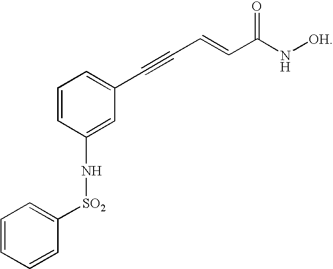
C(C=CC(N[OH])=O)#CC1=CC=CC(N[SO2]C2=CC=CC=C2)=C1
